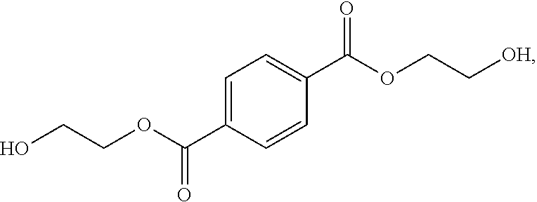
[OH]CCOC(C1=CC=C(C(=O)OCCO)C=C1)=O
